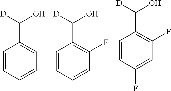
C1=CC(F)=CC(F)=C1C(O)[D].C1=CC=CC(F)=C1C(O)[D].C1=CC=CC=C1C(O)[D]
